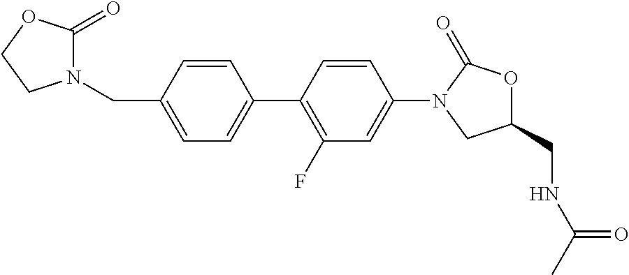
C1(CN2C(=O)OCC2)=CC=C(C2=C(F)C=C(N3CC(CNC(C)=O)OC3=O)C=C2)C=C1
